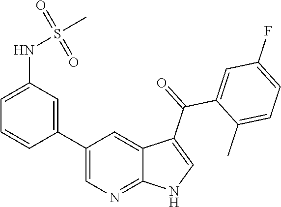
C1(C2=CC(NS(=O)(=O)C)=CC=C2)=CN=C2C(=C1)C(C(=O)C1=CC(F)=CC=C1C)=CN2
